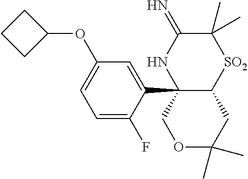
C12(C3=CC(OC4CCC4)=CC=C3F)C(CC(C)(C)OC1)[SO2]C(C)(C)C(=N)N2
